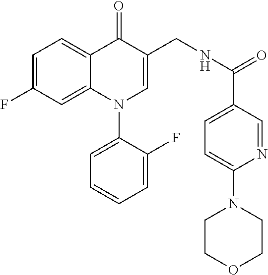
C1=C(F)C=C2C(=C1)C(=O)C(CNC(=O)C1=CC=C(N3CCOCC3)N=C1)=CN2C1=CC=CC=C1F
